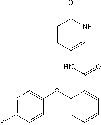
C1=CC(NC(=O)C2=CC=CC=C2OC2=CC=C(F)C=C2)=CNC1=O
